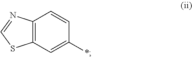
C12=C(C=C(*)C=C1)SC=N2
